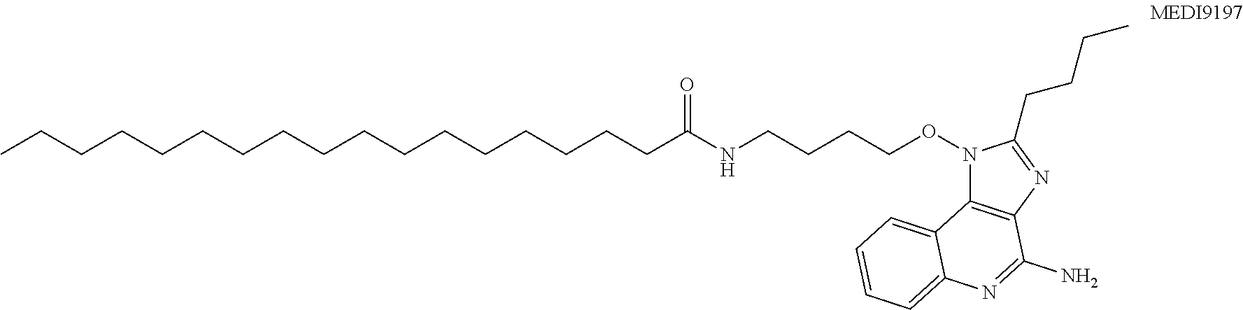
CCCCCCCCCCCCCCCCCC(NCCCCON1C2=C(N=C1CCCC)C(N)=NC1=CC=CC=C21)=O
